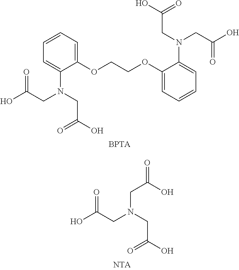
N(CC(O)=O)(C1=CC=CC=C1OCCOC1=CC=CC=C1N(CC(O)=O)CC(O)=O)CC(O)=O.N(CC(O)=O)(CC(O)=O)CC(O)=O
